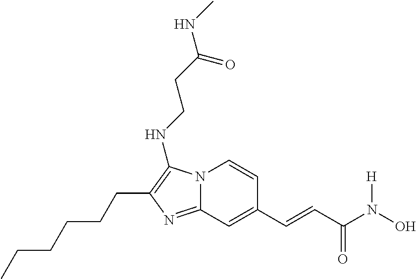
N12C(=NC(CCCCCC)=C1NCCC(NC)=O)C=C(C=CC(N(O)[H])=O)C=C2
